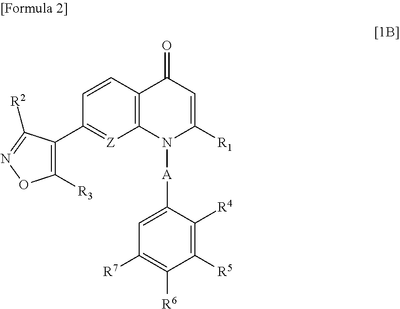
C12=C(C=CC(C3=C([R3])ON=C3[R2])=[Z]1)C(=O)C=C([R1])N2[A]C1=CC([R7])=C([R6])C([R5])=C1[R4]
